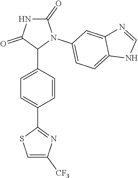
C1=C(C2N(C3=CC=C4C(=C3)N=CN4)C(=O)NC2=O)C=CC(C2=NC([CF3])=CS2)=C1
